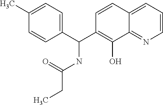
C1(C)=CC=C(C(C2=C(O)C3=NC=CC=C3C=C2)NC(=O)CC)C=C1
